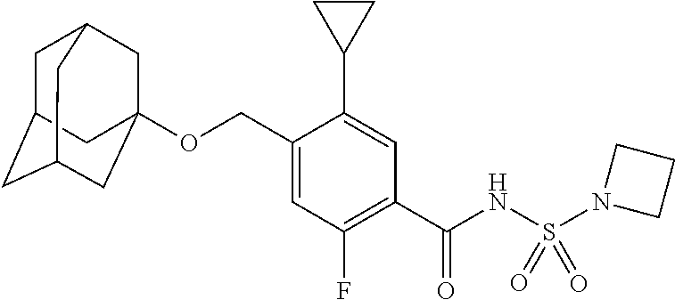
C1(COC23CC4CC(CC(C2)C4)C3)=CC(F)=C(C(NS(=O)(=O)N2CCC2)=O)C=C1C1CC1
